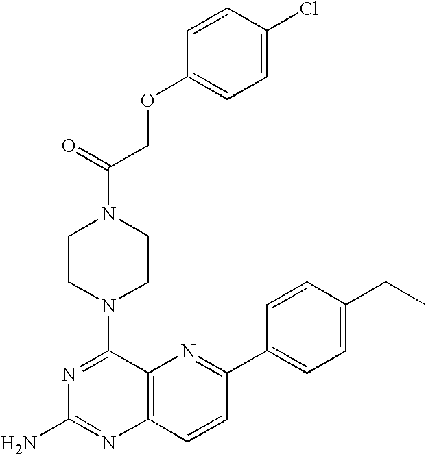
N1=C(N2CCN(C(=O)COC3=CC=C(Cl)C=C3)CC2)C2=C(N=C1N)C=CC(C1=CC=C(CC)C=C1)=N2
